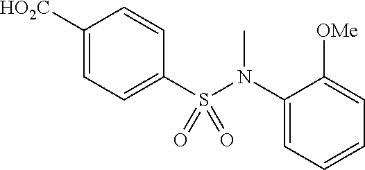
C1=CC=C([OMe])C(N(S(C2=CC=C([HO2C])C=C2)(=O)=O)C)=C1
